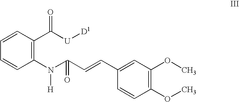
C1(N(C(C=CC2=CC(OC)=C(OC)C=C2)=O)[H])=C(C([U][D1])=O)C=CC=C1
